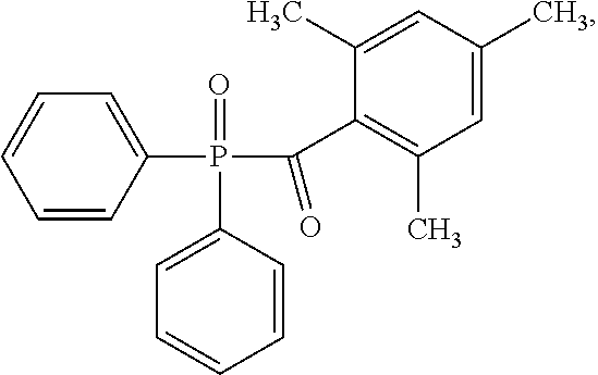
C1=CC(P(C(C2=C(C)C=C(C)C=C2C)=O)(=O)C2=CC=CC=C2)=CC=C1
